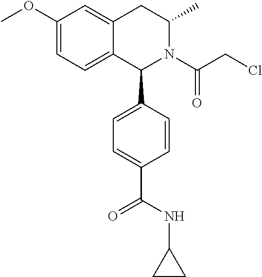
C1(OC)=CC=C2C(=C1)CC(C)N(C(CCl)=O)C2C1=CC=C(C(NC2CC2)=O)C=C1
